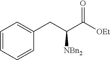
C1(CC(C([OEt])=O)[NBn2])=CC=CC=C1
